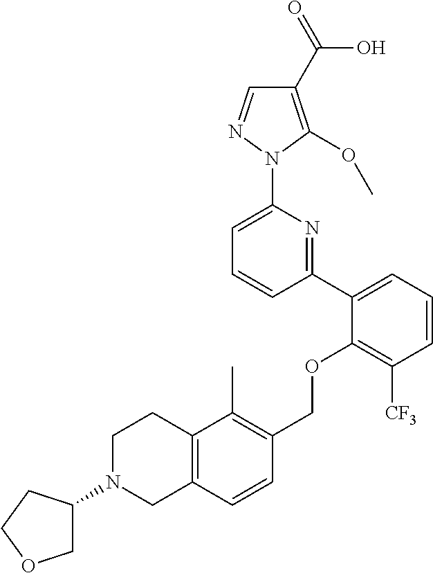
C1(C2=CC=CC([CF3])=C2OCC2=C(C)C3=C(C=C2)CN(C2COCC2)CC3)=NC(N2N=CC(C(=O)O)=C2OC)=CC=C1
